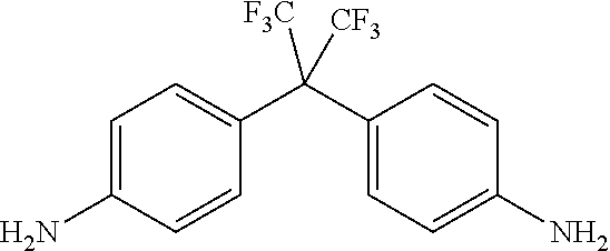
C1=C(N)C=CC(C(C2=CC=C(N)C=C2)([F3C])[CF3])=C1
